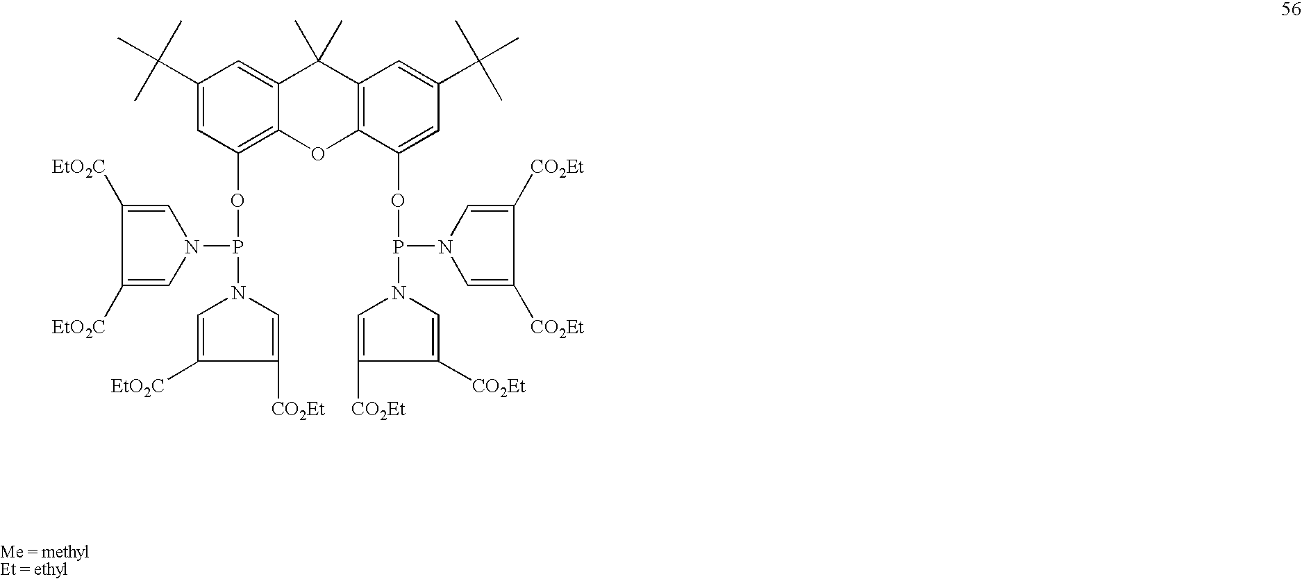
C1(C(C)(C)C)=CC(OP(N2C=C([EtO2C])C([EtO2C])=C2)N2C=C([CO2Et])C([EtO2C])=C2)=C2C(=C1)C(C)(C)C1=C(O2)C(OP(N2C=C([CO2Et])C([CO2Et])=C2)N2C=C([CO2Et])C([CO2Et])=C2)=CC(C(C)(C)C)=C1
